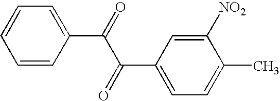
C1=CC(C(=O)C(C2=CC=C(C)C([NO2])=C2)=O)=CC=C1
